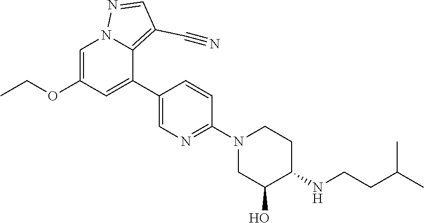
C1=C(OCC)C=C(C2=CN=C(N3CC(O)C(NCCC(C)C)CC3)C=C2)C2=C(C#N)C=NN12
